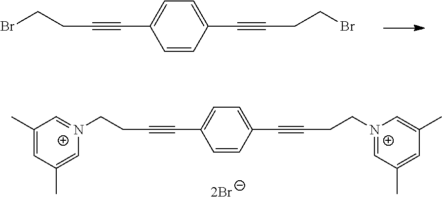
C1=C(C#CCCBr)C=CC(C#CCCBr)=C1.C1=C(C#CCC[N+]2=CC(C)=CC(C)=C2)C=CC(C#CCC[N+]2=CC(C)=CC(C)=C2)=C1
